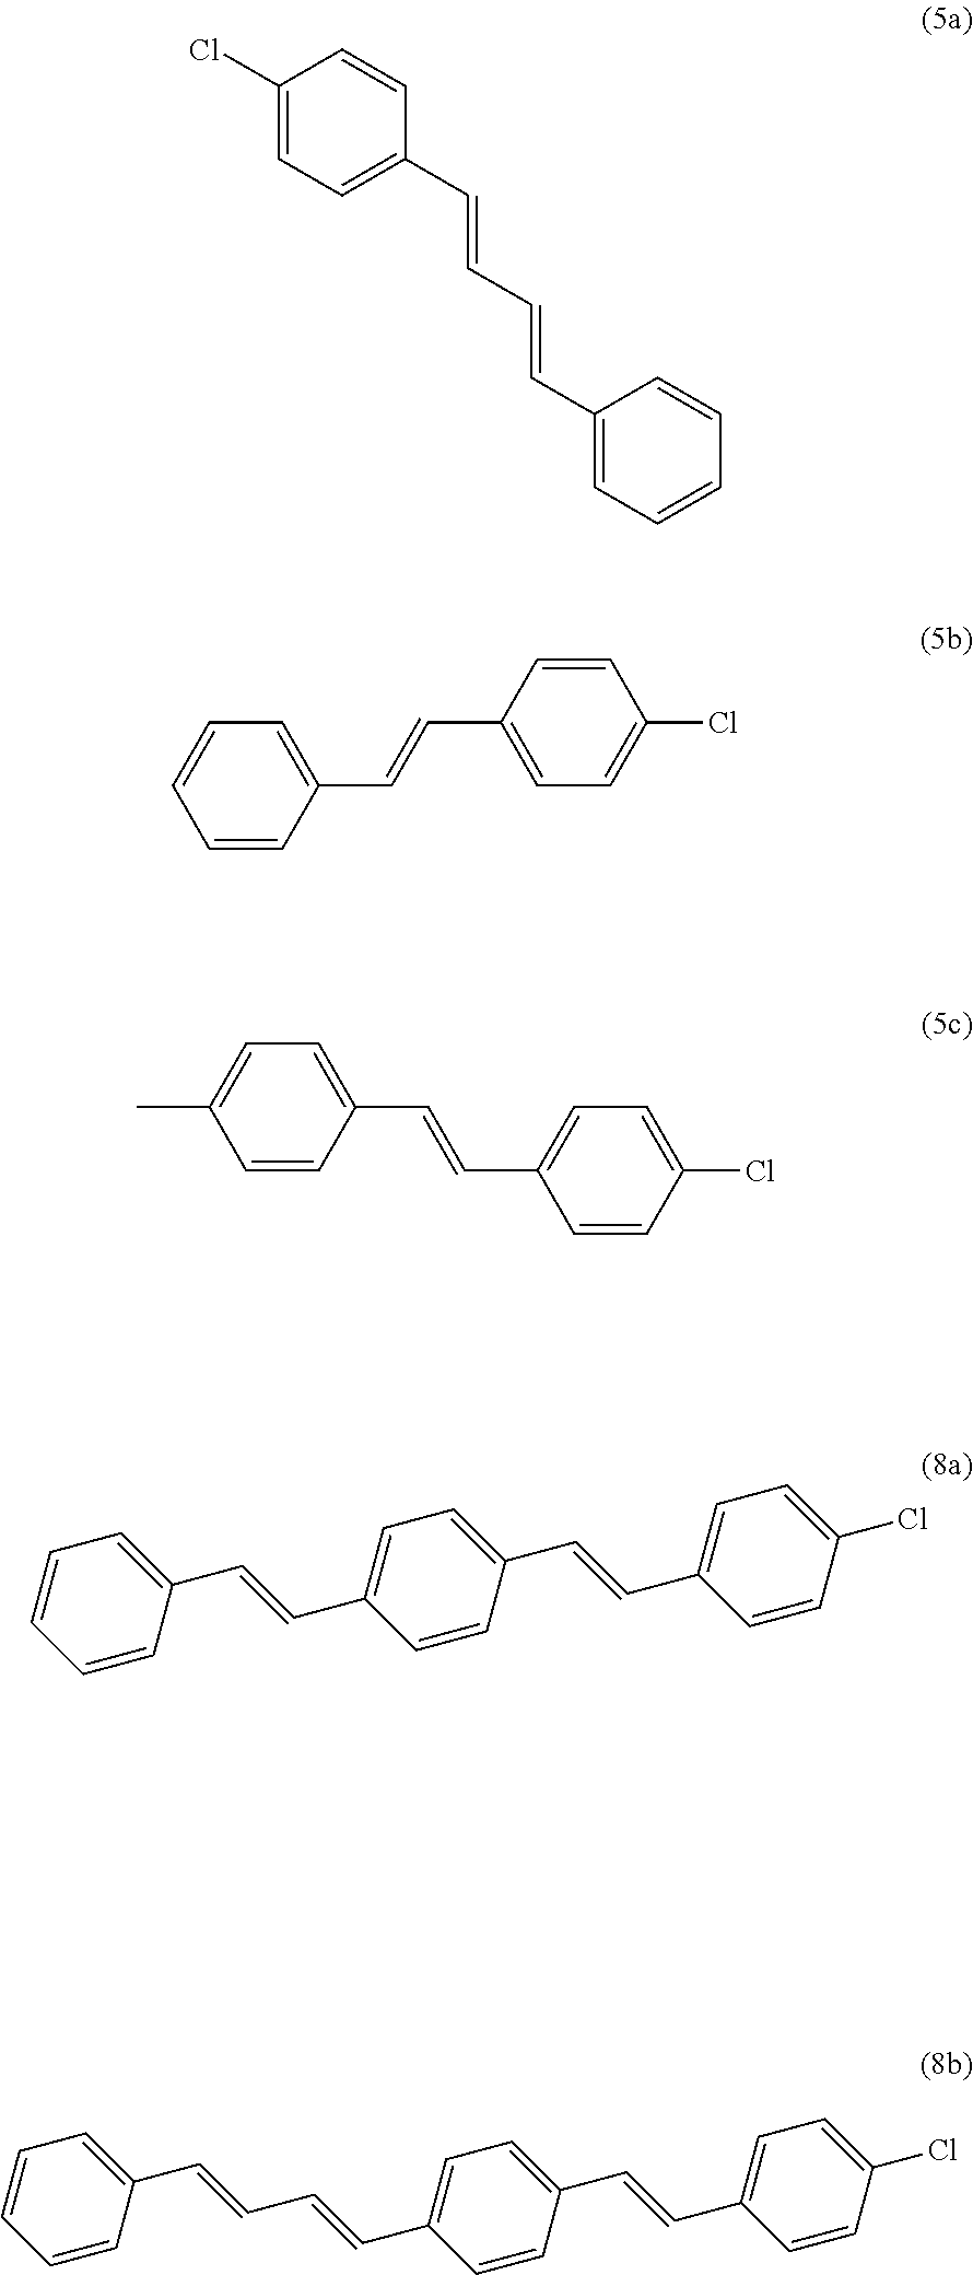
C1(Cl)=CC=C(C=CC=CC2=CC=CC=C2)C=C1.C1=CC(C=CC2=CC=C(Cl)C=C2)=CC=C1.C1=CC(C=CC2=CC=C(Cl)C=C2)=CC=C1C.C1=CC=CC(C=CC2=CC=C(C=CC3=CC=C(Cl)C=C3)C=C2)=C1.C1=CC=CC(C=CC=CC2=CC=C(C=CC3=CC=C(Cl)C=C3)C=C2)=C1
